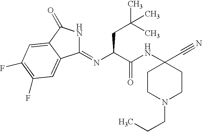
C1(=NC(CC(C)(C)C)C(NC2(C#N)CCN(CCC)CC2)=O)NC(=O)C2=CC(F)=C(F)C=C12
